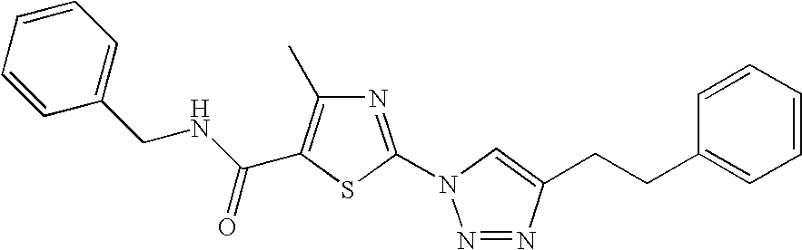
N1=C(N2N=NC(CCC3=CC=CC=C3)=C2)SC(C(NCC2=CC=CC=C2)=O)=C1C
